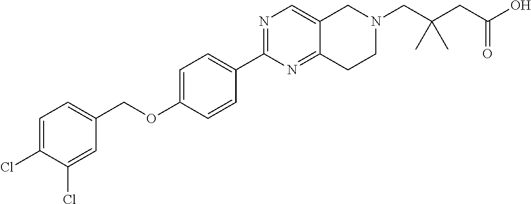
C1=C(Cl)C(Cl)=CC(COC2=CC=C(C3=NC=C4C(=N3)CCN(CC(C)(CC(=O)O)C)C4)C=C2)=C1
